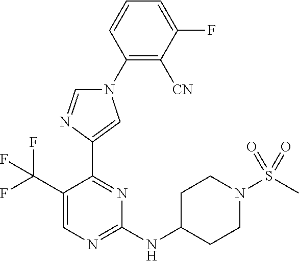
C1(N2C=NC(C3=NC(NC4CCN(S(C)(=O)=O)CC4)=NC=C3C(F)(F)F)=C2)=C([CN])C(F)=CC=C1
